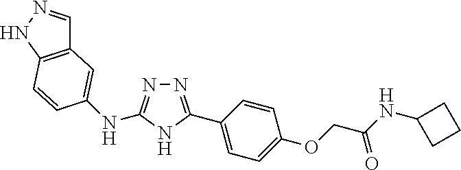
N1=C(NC2=CC3=C(NN=C3)C=C2)NC(C2=CC=C(OCC(=O)NC3CCC3)C=C2)=N1
